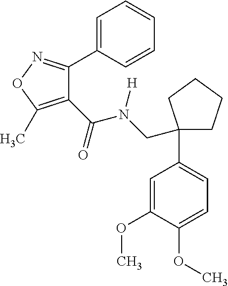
O(C1=CC=C(C2(CN(C(=O)C3=C(C)ON=C3C3=CC=CC=C3)[H])CCCC2)C=C1OC)C
